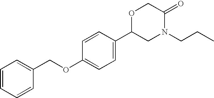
C1=CC=CC(COC2=CC=C(C3CN(CCC)C(=O)CO3)C=C2)=C1
